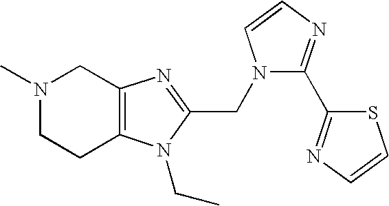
C1CC2=C(CN1C)N=C(CN1C=CN=C1C1=NC=CS1)N2CC
